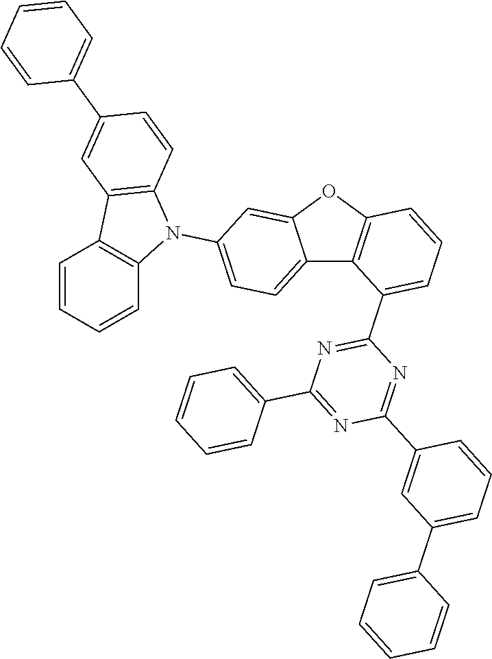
C1=CC2=C(C=C1)N(C1=CC=C3C(=C1)OC1=C3C(C3=NC(C4=CC=CC=C4)=NC(C4=CC(C5=CC=CC=C5)=CC=C4)=N3)=CC=C1)C1=C2C=C(C2=CC=CC=C2)C=C1
